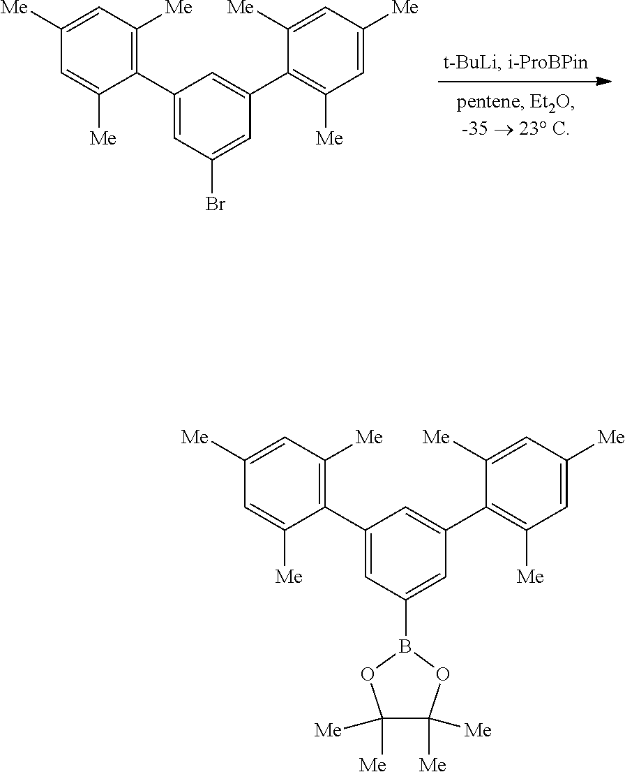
C1(C2=C([Me])C=C([Me])C=C2[Me])=CC(Br)=CC(C2=C([Me])C=C([Me])C=C2[Me])=C1.C1(C2=C([Me])C=C([Me])C=C2[Me])=CC(B2OC([Me])([Me])C([Me])([Me])O2)=CC(C2=C([Me])C=C([Me])C=C2[Me])=C1
